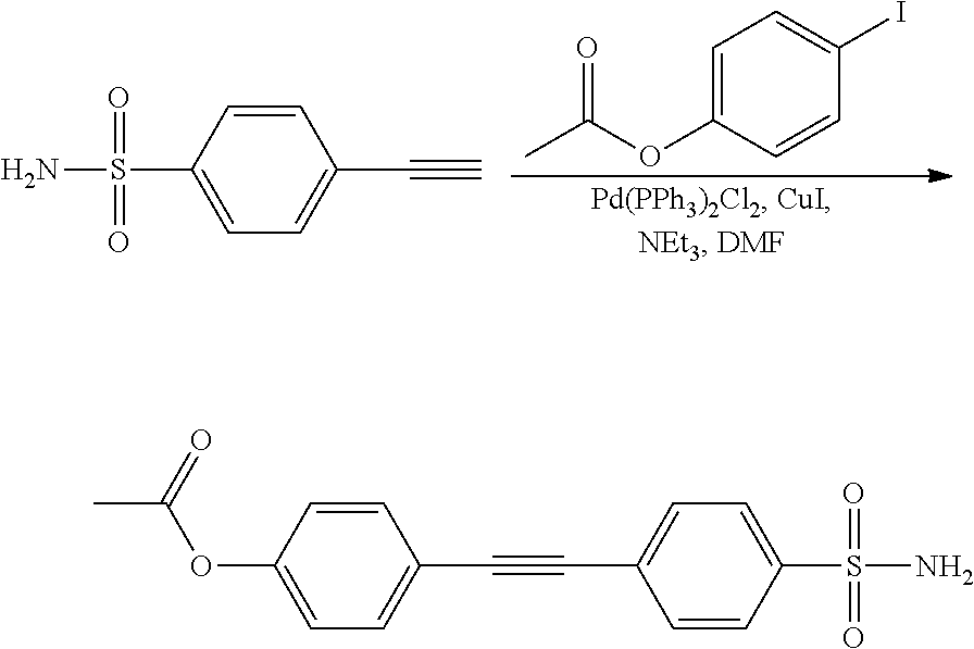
C1=C(OC(C)=O)C=CC(I)=C1.C1(S(=O)(=O)N)=CC=C(C#C)C=C1.C1=C(OC(=O)C)C=CC(C#CC2=CC=C(S(=O)(N)=O)C=C2)=C1
